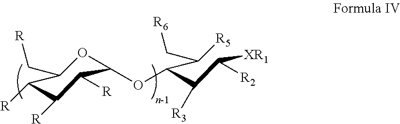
C1(OC(C([R5])C[R6])C(C([XR1])[R2])[R3])OC(C[R])C([R])C([R])C1[R]
